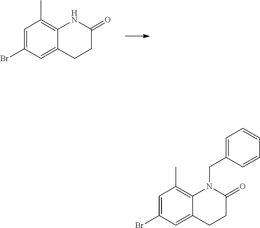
C1=C(Br)C=C2C(=C1C)NC(=O)CC2.C1=C(Br)C=C2C(=C1C)N(CC1=CC=CC=C1)C(=O)CC2
